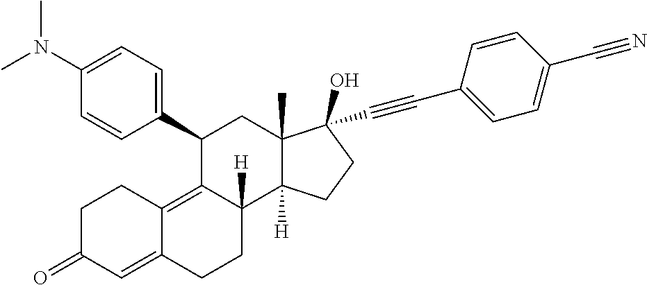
C1(C2=CC=C(N(C)C)C=C2)C2=C3C(=CC(=O)CC3)CCC2([H])C2([H])C(C)(C1)C(C#CC1=CC=C(C#N)C=C1)(O)CC2
